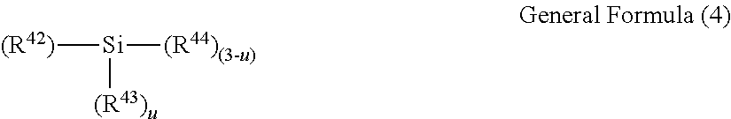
[(R42)][Si]([(R44)(3-u)])[(R43)u]
